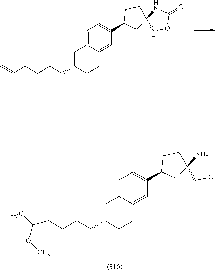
C1C(CCCCC(C)OC)CCC2=CC(C3CC(CO)(N)CC3)=CC=C12.C1C(CCCCC=C)CCC2=CC(C3CC4(CC3)NOC(=O)N4)=CC=C12
